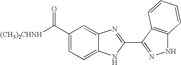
C1(C(=O)[(CH3)2CHNH])=CC=C2C(=C1)N=C(C1=NNC3=C1C=CC=C3)N2
